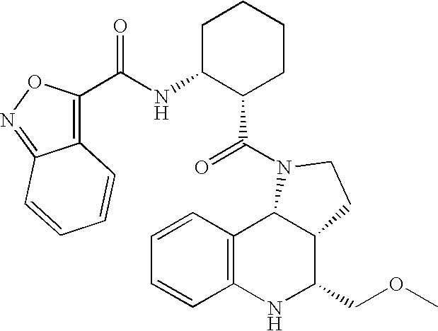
C1=CC2=C(C=C1)NC(COC)C1C2N(C(=O)C2CCCCC2NC(=O)C2=C3C(=NO2)C=CC=C3)CC1
